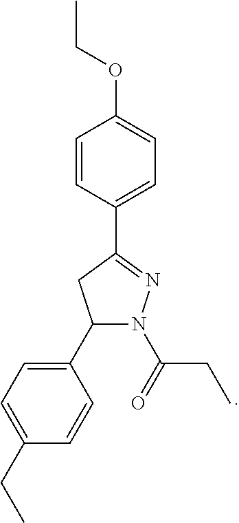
C1(C2=CC=C(CC)C=C2)N(C(=O)CC)N=C(C2=CC=C(OCC)C=C2)C1
